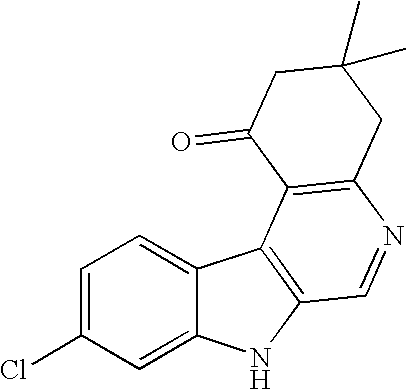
C1=C(Cl)C=C2C(=C1)C1=C(N2)C=NC2=C1C(=O)CC(C)(C)C2
